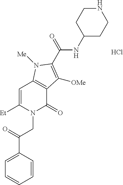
C1=CC(C(=O)CN2C(=O)C3=C(C=C2[Et])N([Me])C(C(=O)NC2CCNCC2)=C3[OMe])=CC=C1.Cl
